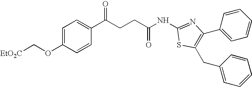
C1=C(OC[EtO2C])C=CC(C(CCC(=O)NC2=NC(C3=CC=CC=C3)=C(CC3=CC=CC=C3)S2)=O)=C1
